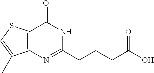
C12=C(N=C(CCCC(O)=O)NC1=O)C(C)=CS2
